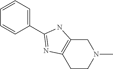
C1C2=C(CCN1C)N=C(C1=CC=CC=C1)N2
